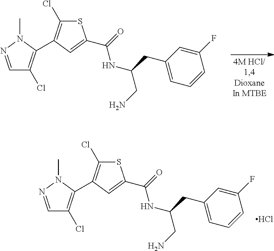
C1=NN(C)C(C2=C(Cl)SC(C(NC(CN)CC3=CC=CC(F)=C3)=O)=C2)=C1Cl.C1=NN(C)C(C2=C(Cl)SC(C(NC(CN)CC3=CC=CC(F)=C3)=O)=C2)=C1Cl.Cl
